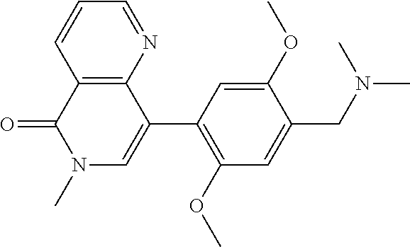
C12=C(C(C3=C(OC)C=C(CN(C)C)C(OC)=C3)=CN(C)C1=O)N=CC=C2
